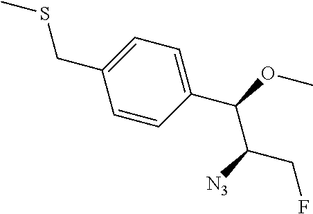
C(C1=CC=C(C(OC)C([N3])CF)C=C1)SC
